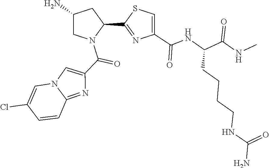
C1(C2=NC(C(NC(C(=O)NC)CCCCNC(=O)N)=O)=CS2)CC(N)CN1C(C1=CN2C(=N1)C=CC(Cl)=C2)=O
